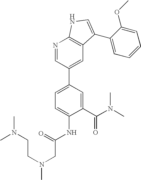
C1(C(N(C)C)=O)=CC(C2=CC3=C(N=C2)NC=C3C2=CC=CC=C2OC)=CC=C1NC(CN(C)CCN(C)C)=O
